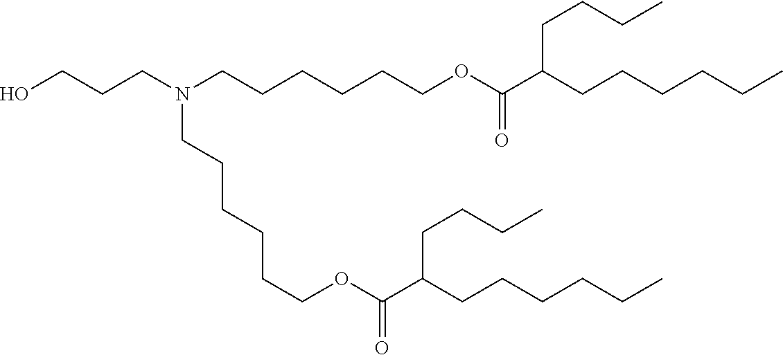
C(CCN(CCCCCCOC(C(CCCCCC)CCCC)=O)CCCCCCOC(C(CCCCCC)CCCC)=O)O
